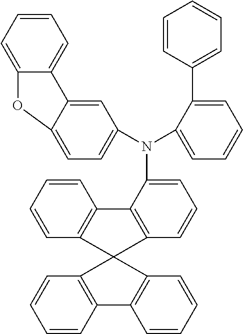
C12=CC=CC=C1OC1=CC=C(N(C3=CC=CC4=C3C3=C(C=CC=C3)C43C4=C(C=CC=C4)C4=C3C=CC=C4)C3=CC=CC=C3C3=CC=CC=C3)C=C21
